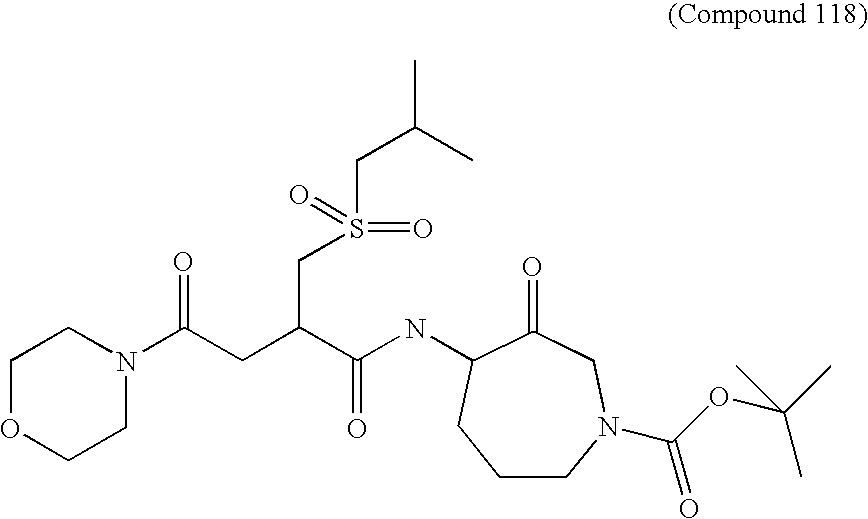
C1OCCN(C(CC(C(NC2C(=O)CN(C(OC(C)(C)C)=O)CCC2)=O)CS(CC(C)C)(=O)=O)=O)C1
